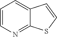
C1=CN=C2C(=C1)C=CS2
